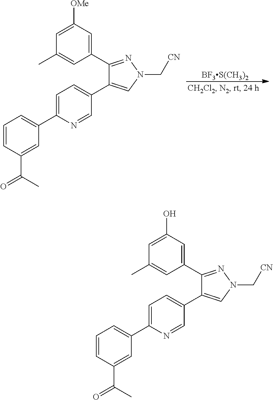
CC1=CC(C2=NN(C[CN])C=C2C2=CC=C(C3=CC=CC(C(C)=O)=C3)N=C2)=CC(O)=C1.CC1=CC(C2=NN(C[CN])C=C2C2=CC=C(C3=CC=CC(C(C)=O)=C3)N=C2)=CC([OMe])=C1.[BF3S(CH3)2]
